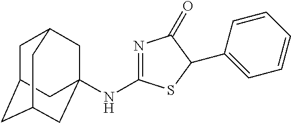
C1C2CC3CC(NC4=NC(=O)C(C5=CC=CC=C5)S4)(CC1C3)C2
